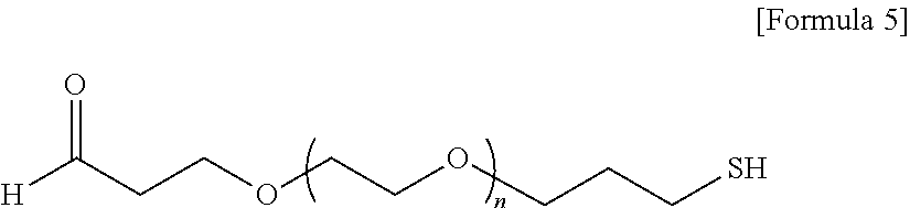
[H]C(CCOCCOCCCS)=O
